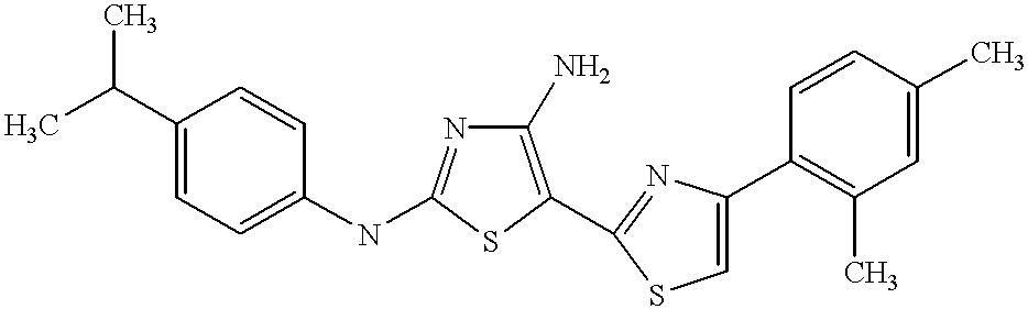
C1(N)=C(C2=NC(C3=C(C)C=C(C)C=C3)=CS2)SC(NC2=CC=C(C(C)C)C=C2)=N1
